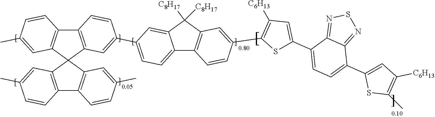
C12=C(C3(C4=C1C=CC(C)=C4)C1=C(C4=C3C=C(C)C=C4)C=CC(C)=C1)C=C(C1=CC=C3C4=C(C([C8H17])([C8H17])C3=C1)C=C(C1=C([C6H13])C=C(C3=CC=C(C5=CC([C6H13])=C(C)S5)C5=NSN=C35)S1)C=C4)C=C2
